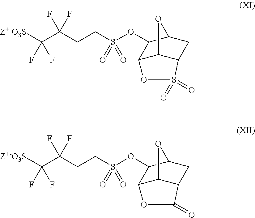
[Z+-O3S]C(C(CCS(=O)(=O)OC1C2C3C(CC1O3)S(=O)(=O)O2)(F)F)(F)F.[Z+-O3S]C(C(CCS(=O)(=O)OC1C2C3C(CC1O3)C(=O)O2)(F)F)(F)F
